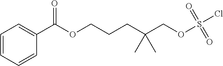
C1=CC=CC(C(OCCCC(COS(Cl)(=O)=O)(C)C)=O)=C1
